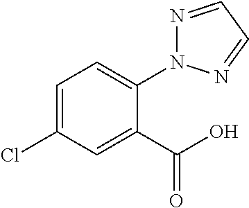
N1=CC=NN1C1=CC=C(Cl)C=C1C(O)=O
